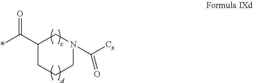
N1(C([Cx])=O)CC(C(*)=O)CCC1
